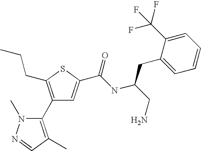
C1(C2=C(CCC)SC(C(NC(CN)CC3=CC=CC=C3C(F)(F)F)=O)=C2)=C(C)C=NN1C
